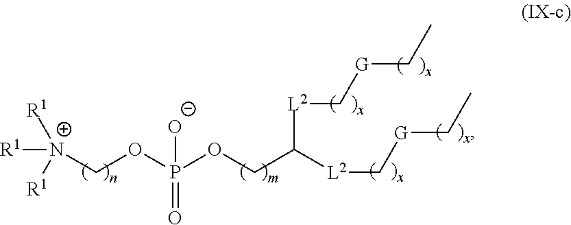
C(COP(OC[N+]([R1])([R1])[R1])([O-])=O)([L2]C[G]CC)[L2]C[G]CC
